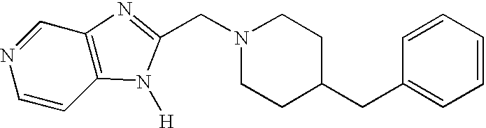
N1=CC2=C(C=C1)N([H])C(CN1CCC(CC3=CC=CC=C3)CC1)=N2
